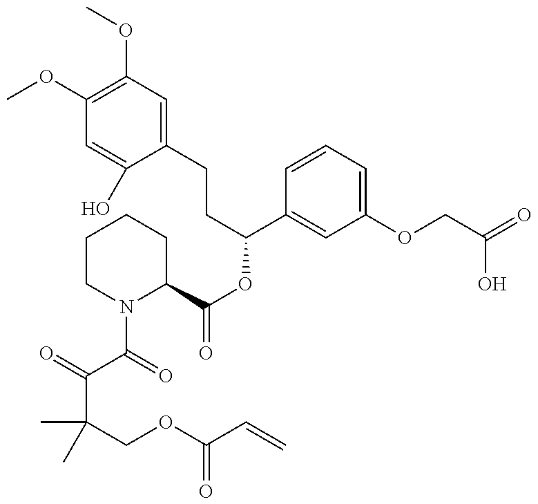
C1(OC)=C(OC)C=C(CCC(C2=CC(OCC(O)=O)=CC=C2)OC(C2CCCCN2C(C(C(C)(COC(=O)C=C)C)=O)=O)=O)C(O)=C1
